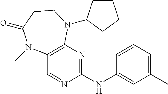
C1(NC2=CC(C)=CC=C2)=NC2=C(C=N1)N(C)C(=O)CCN2C1CCCC1
